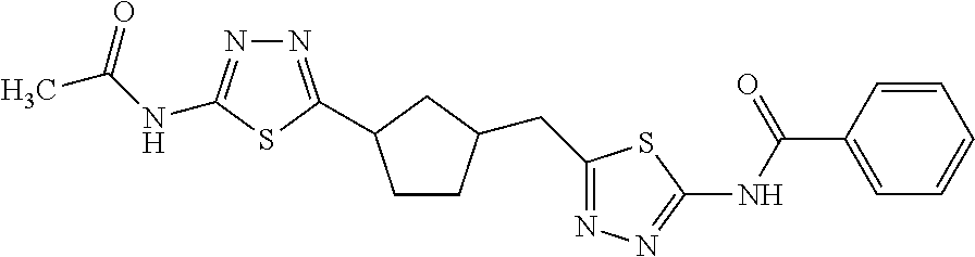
N1=C(C2CCC(CC3=NN=C(NC(C4=CC=CC=C4)=O)S3)C2)SC(NC(C)=O)=N1
